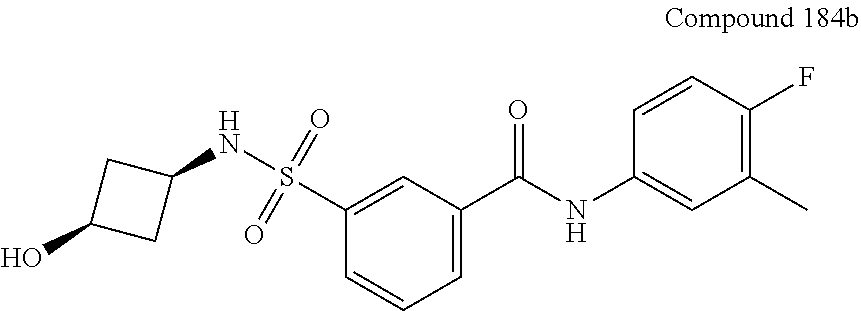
C1(C(NC2=CC(C)=C(F)C=C2)=O)=CC=CC(S(NC2CC(O)C2)(=O)=O)=C1
